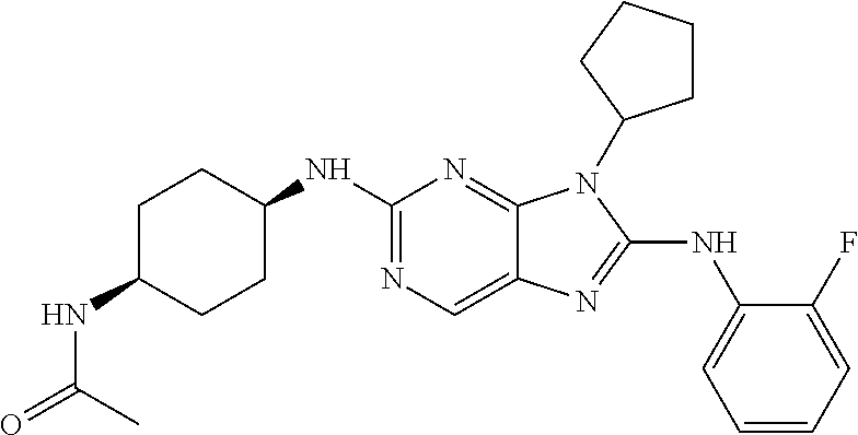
C1(NC2CCC(NC(C)=O)CC2)=NC=C2C(=N1)N(C1CCCC1)C(NC1=CC=CC=C1F)=N2
